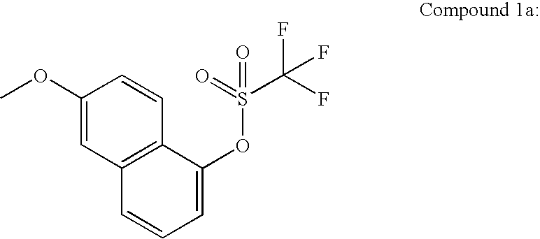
C1(OC)=CC2=C(C=C1)C(OS(C(F)(F)F)(=O)=O)=CC=C2
